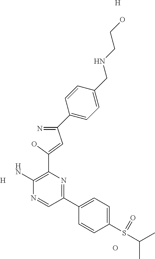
C(=N)(C=C(O)C1=C(N)N=CC(C2=CC=C(S(C(C)C)=O)C=C2)=N1)C1=CC=C(CNCCO)C=C1.O.[H].[H]
